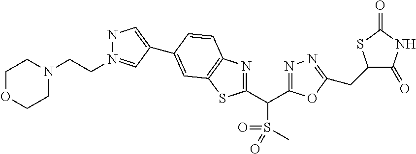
C(C1=NN=C(CC2C(=O)NC(=O)S2)O1)(S(=O)(=O)C)C1=NC2=C(S1)C=C(C1=CNN(CCN3CCOCC3)=C1)C=C2
